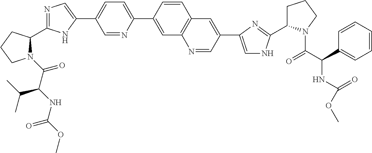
N1(C(C(NC(=O)OC)C(C)C)=O)C(C2=NC=C(C3=CC=C(C4=CC5=C(C=C4)C=C(C4=CNC(C6CCCN6C(C(NC(=O)OC)C6=CC=CC=C6)=O)=N4)C=N5)N=C3)N2)CCC1
